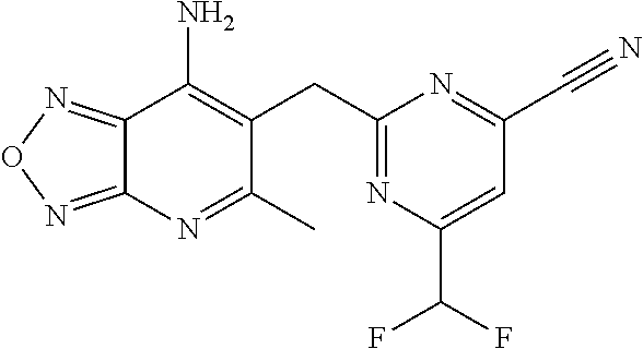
C1(CC2=C(N)C3=NON=C3N=C2C)=NC(C(F)F)=CC(C#N)=N1
